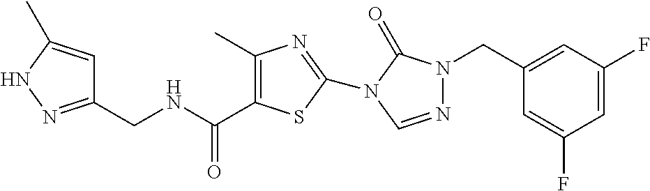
C1(CNC(=O)C2=C(C)N=C(N3C(=O)N(CC4=CC(F)=CC(F)=C4)N=C3)S2)=NNC(C)=C1
